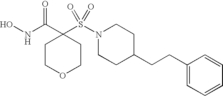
ONC(C1(S(N2CCC(CCC3=CC=CC=C3)CC2)(=O)=O)CCOCC1)=O
